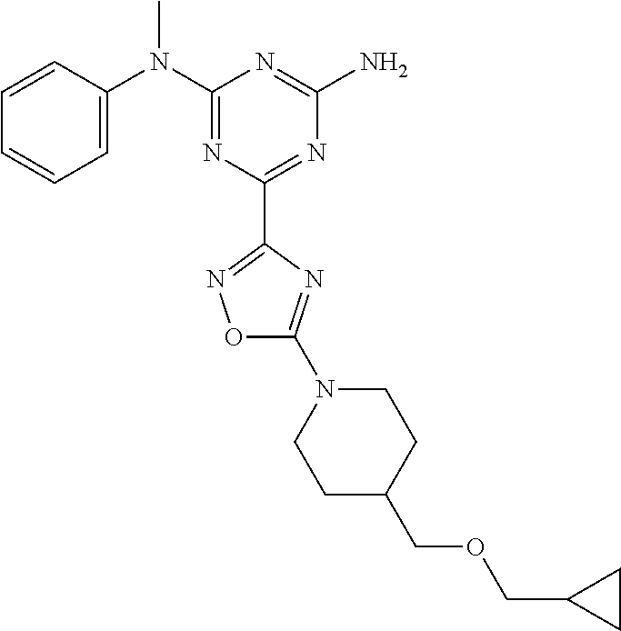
C1=CC(N(C2=NC(C3=NOC(N4CCC(COCC5CC5)CC4)=N3)=NC(N)=N2)C)=CC=C1
